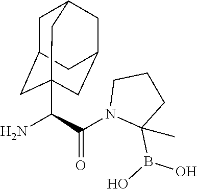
NC(C(N1C(B(O)O)(C)CCC1)=O)C12CC3CC(CC(C1)C3)C2
